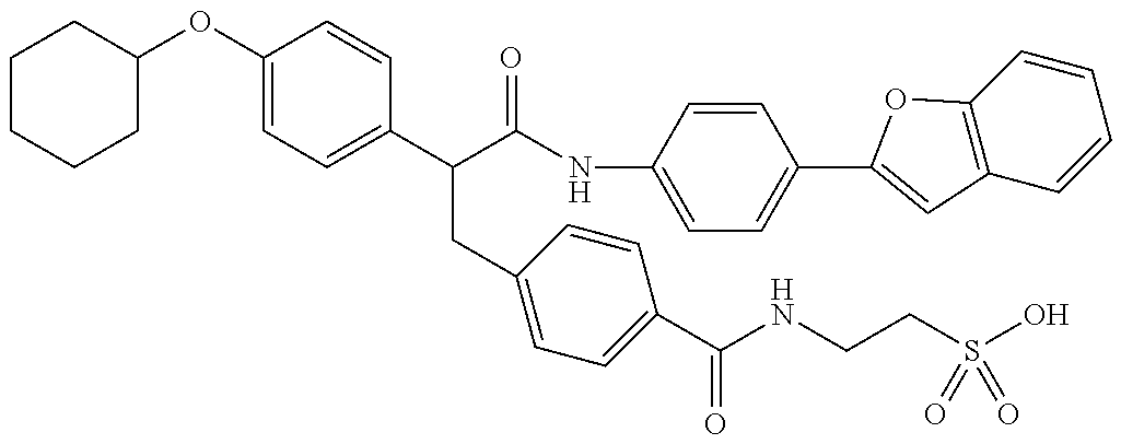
O(C1=CC=C(C(C(NC2=CC=C(C3=CC4=C(C=CC=C4)O3)C=C2)=O)CC2=CC=C(C(NCCS(O)(=O)=O)=O)C=C2)C=C1)C1CCCCC1
